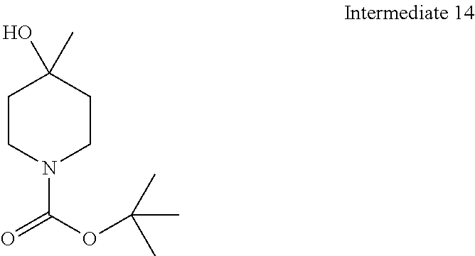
C1CN(C(=O)OC(C)(C)C)CCC1(O)C
